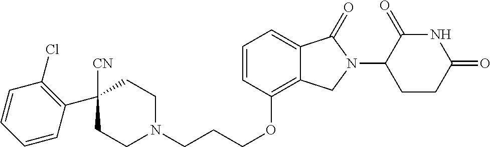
N1(CCCOC2=C3C(=CC=C2)C(=O)N(C2C(=O)NC(=O)CC2)C3)CCC([CN])(C2=C(Cl)C=CC=C2)CC1
